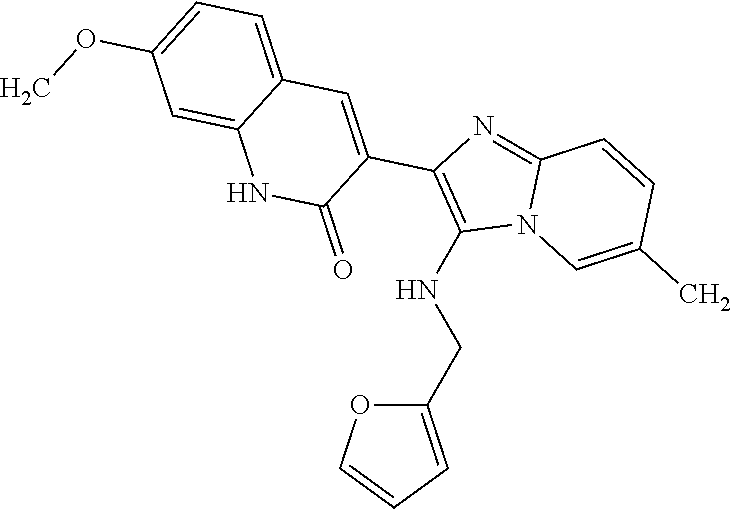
C1(CNC2=C(C3=CC4=CC=C(OC)C=C4NC3=O)N=C3N2C=C(C)C=C3)=CC=CO1
